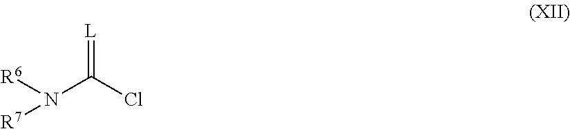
[L]=C(Cl)N([R7])[R6]
